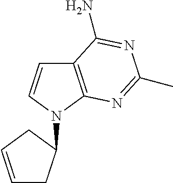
C1=CCC(N2C=CC3=C2N=C(C)N=C3N)C1
